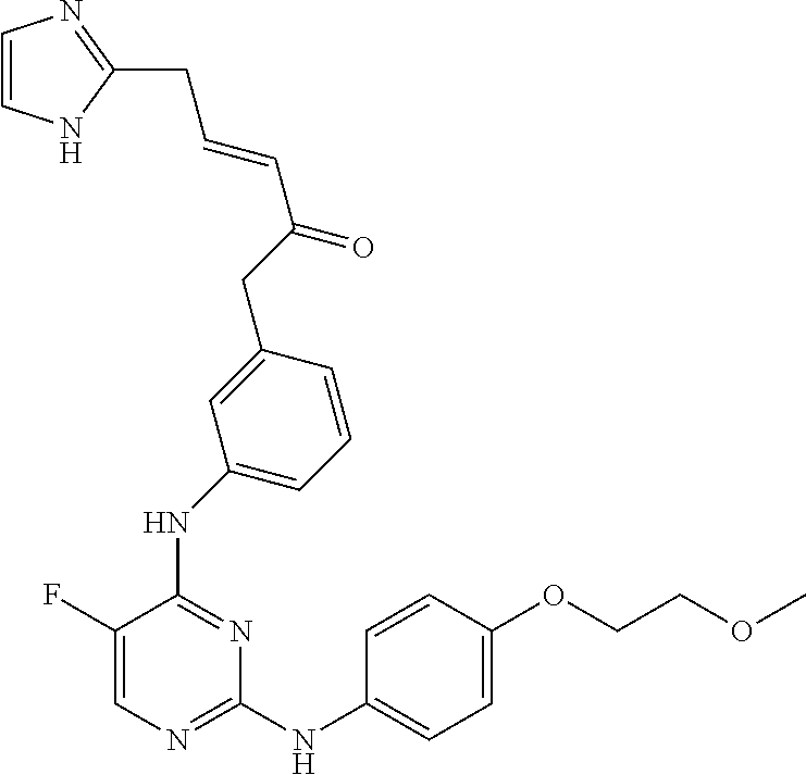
N(C1=NC=C(F)C(NC2=CC=CC(CC(C=CCC3=NC=CN3)=O)=C2)=N1)C1=CC=C(OCCOC)C=C1
